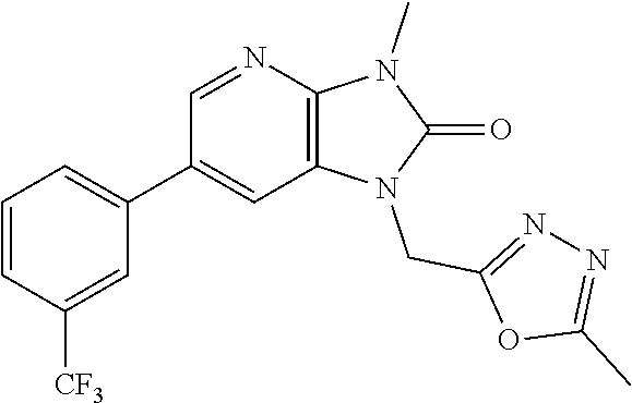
C1=CC([CF3])=CC(C2=CC3=C(N=C2)N(C)C(=O)N3CC2=NN=C(C)O2)=C1
